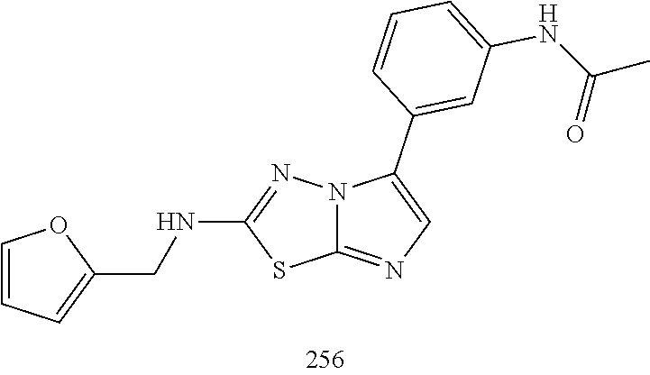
C1(NCC2=CC=CO2)=NN2C(=NC=C2C2=CC(NC(C)=O)=CC=C2)S1
